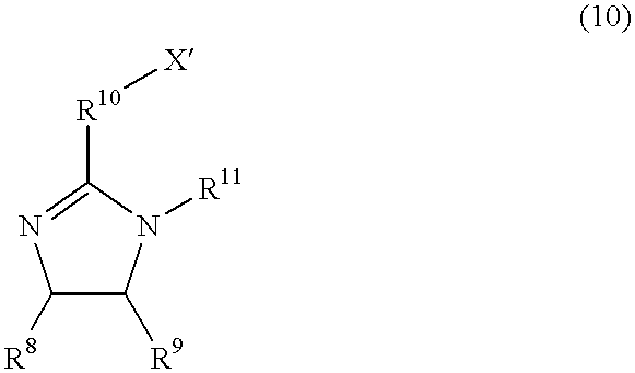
C1([R8])C([R9])N([R11])C([R10][X])=N1
